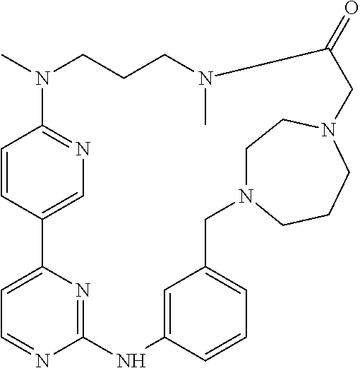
C1=CC2=CN=C1N(C)CCCN(C)C(=O)CN1CCCN(CC3=CC=CC(=C3)NC3=NC2=CC=N3)CC1
